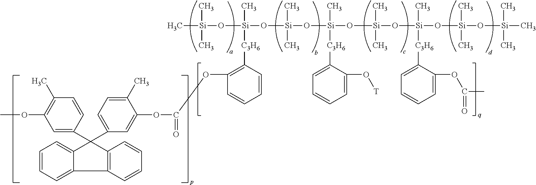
C[Si](O[Si](C)([C3H6]C1=C(OC(OC2=CC(C3(C4=CC(OC)=C(C)C=C4)C4=C(C5=CC=CC=C35)C=CC=C4)=CC=C2C)=O)C=CC=C1)O[Si](C)(C)O[Si](C)([C3H6]C1=CC=CC=C1O[T])O[Si](O[Si](C)([C3H6]C1=CC=CC=C1OC(=O)C)O[Si](C)(C)O[Si](C)(C)C)(C)C)(C)C
